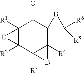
C12([R3])C([R4])(C3(C(=O)C4([R1])C1([R2])[E]4)C([R5])([R6])B3)[D]2
